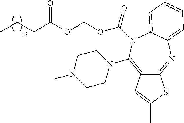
C12=C(N3CCN(C)CC3)N(C(=O)OCOC(CCC)=O)C3=CC=CC=C3N=C1SC(C)=C2
